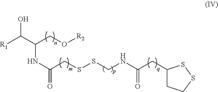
OC(C(CO[R2])NC(CSSCNC(CC1CCSS1)=O)=O)[R1]
